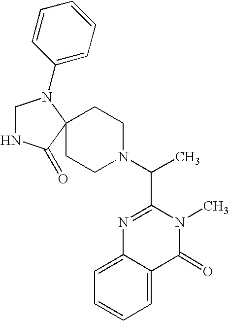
C1=CC=C2C(=C1)N=C(C(N1CCC3(CC1)C(=O)NCN3C1=CC=CC=C1)C)N(C)C2=O
